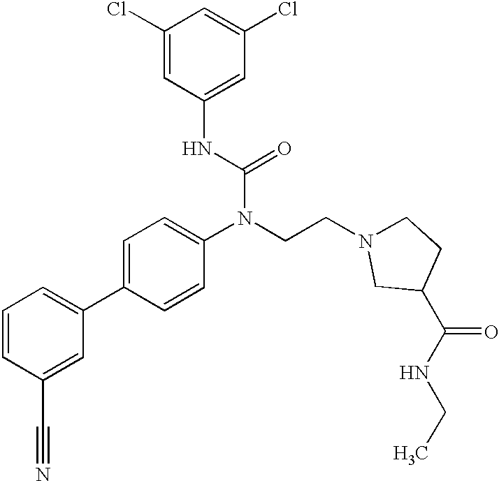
C1=CC(C#N)=CC(C2=CC=C(N(CCN3CCC(C(NCC)=O)C3)C(=O)NC3=CC(Cl)=CC(Cl)=C3)C=C2)=C1
